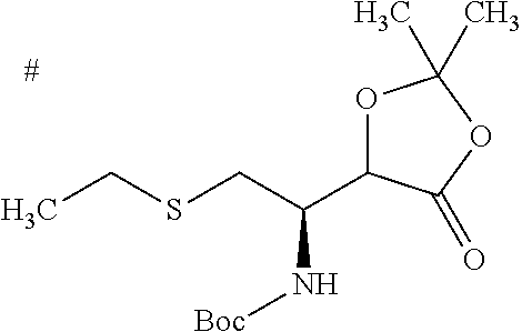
O1C(C(CSCC)N[Boc])C(=O)OC1(C)C
